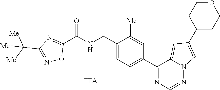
N1=CN=C(C2=CC=C(CNC(C3=NC(C([Me])([Me])[Me])=NO3)=O)C([Me])=C2)C2=CC(C3CCOCC3)=CN12
